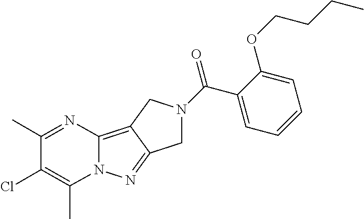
C12=C3C(=NN1C(C)=C(Cl)C(C)=N2)CN(C(C1=CC=CC=C1OCCCC)=O)C3
